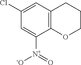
C1=C([N+](=O)[-O])C2=C(C=C1Cl)CCCO2
